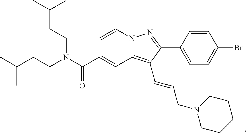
N12C(=C(C=CCN3CCCCC3)C(C3=CC=C(Br)C=C3)=N1)C=C(C(N(CCC(C)C)CCC(C)C)=O)C=C2
